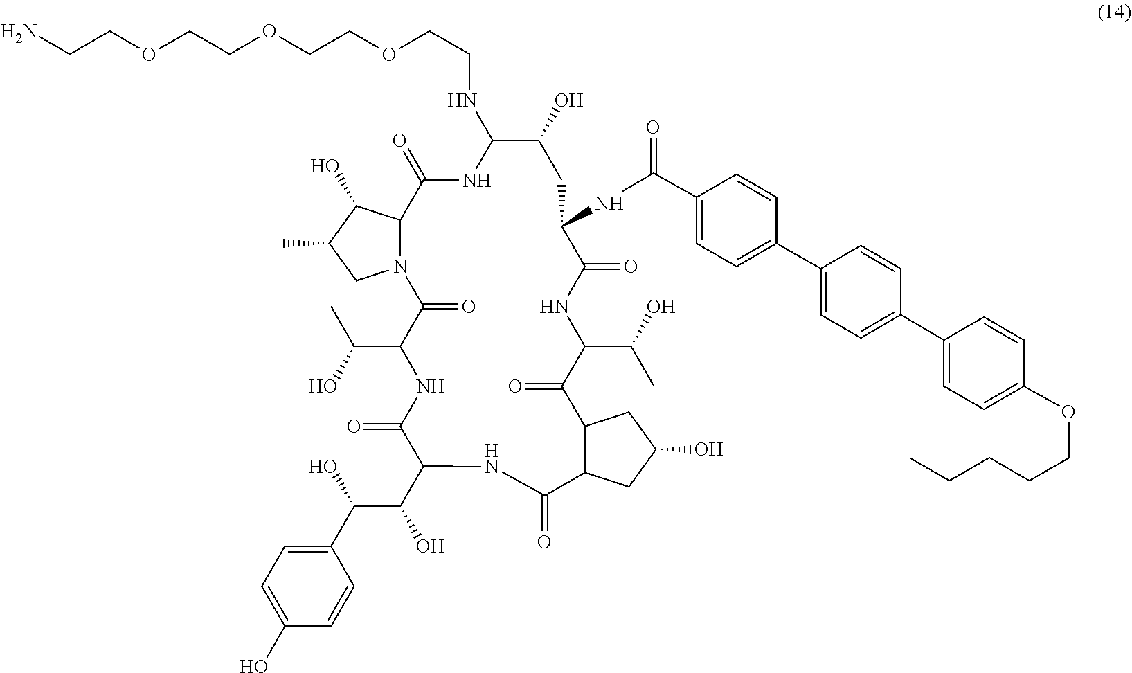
C1(C(=O)NC2C(=O)NC(C(C)O)C(=O)C3C(C(=O)NC(C(C(C4=CC=C(O)C=C4)O)O)C(=O)NC(C(O)C)C(=O)N4C(C(=O)NC(NCCOCCOCCOCCN)C(O)C2)C(O)C(C)C4)CC(O)C3)=CC=C(C2=CC=C(C3=CC=C(OCCCCC)C=C3)C=C2)C=C1
